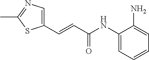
C1=C(N)C(NC(C=CC2=CN=C(C)S2)=O)=CC=C1
